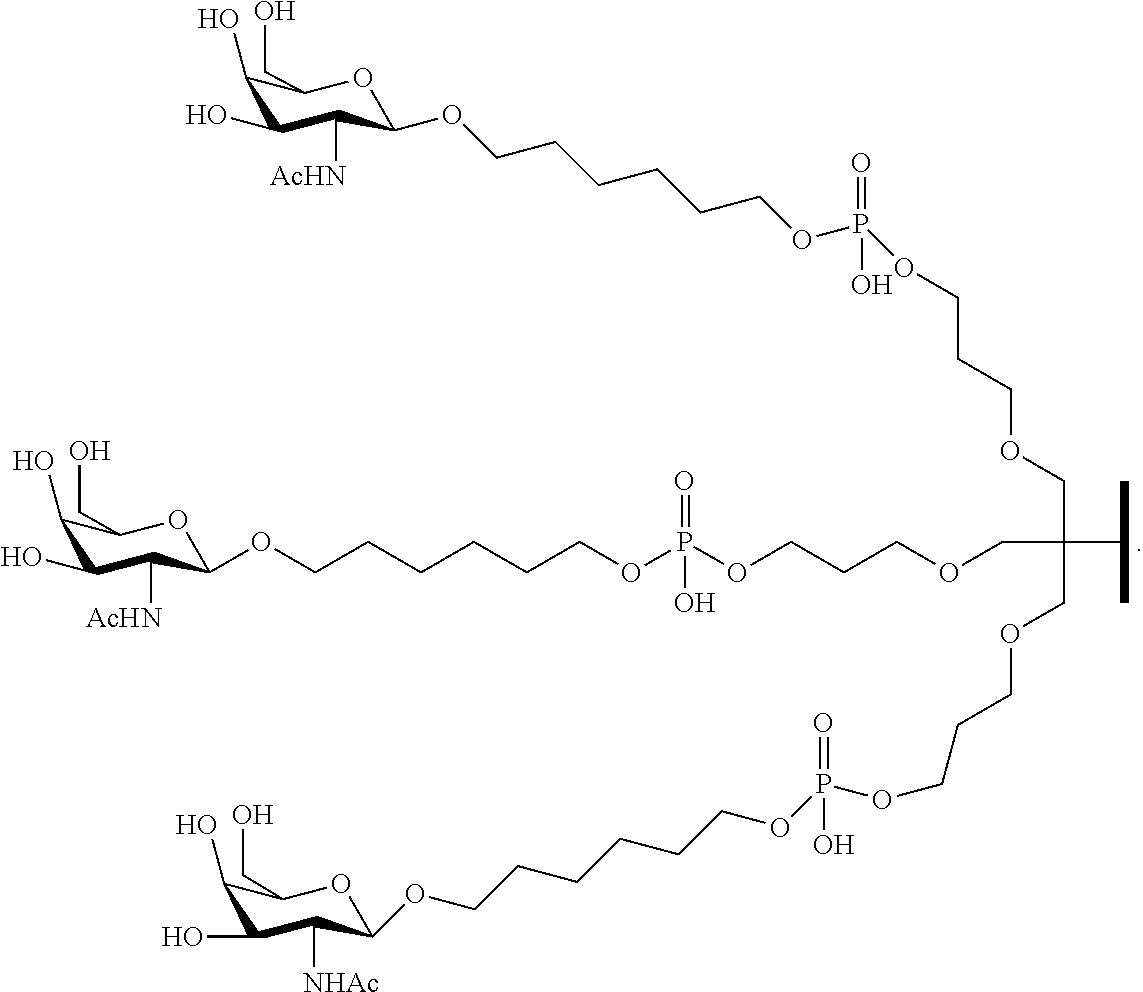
C1(O)C(O)C([AcHN])C(OCCCCCCOP(OCCCOCC(C(C)C)(COCCCOP(OCCCCCCOC2C([AcHN])C(O)C(O)C(CO)O2)(=O)O)COCCCOP(OCCCCCCOC2C([NHAc])C(O)C(O)C(CO)O2)(=O)O)(=O)O)OC1CO
